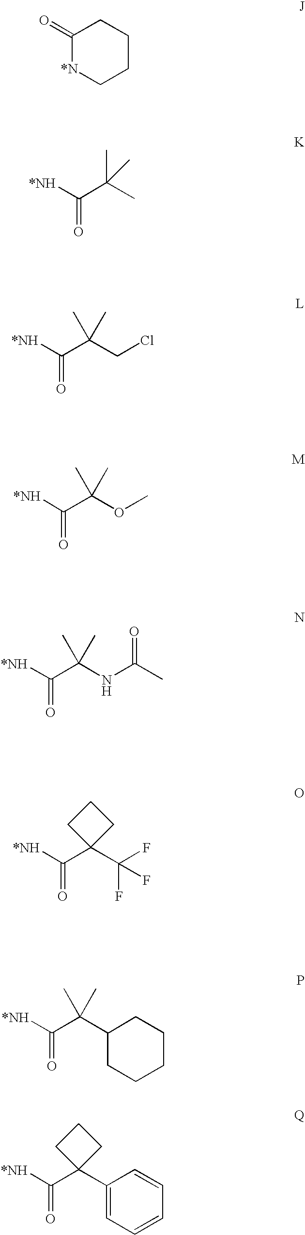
C1(=O)[*N]CCCC1.[*NH]C(C(C)(C)C)=O.[*NH]C(C(CCl)(C)C)=O.[*NH]C(C(OC)(C)C)=O.[*NH]C(C(NC(C)=O)(C)C)=O.[*NH]C(C1(C(F)(F)F)CCC1)=O.[*NH]C(C(C1CCCCC1)(C)C)=O.[*NH]C(C1(C2=CC=CC=C2)CCC1)=O
